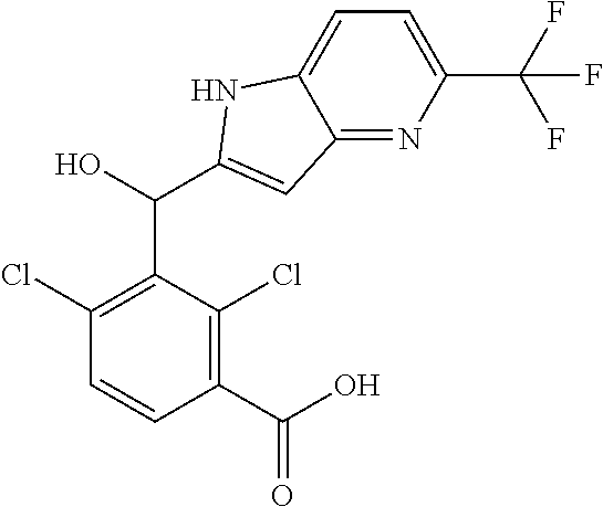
C1(Cl)=C(C(C2=CC3=NC(C(F)(F)F)=CC=C3N2)O)C(Cl)=C(C(O)=O)C=C1
